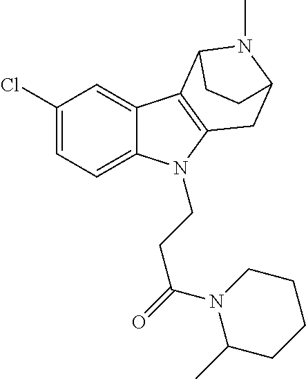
C1(Cl)=CC=C2C(=C1)C1=C(N2CCC(=O)N2C(C)CCCC2)CC2N(C)C1CC2
